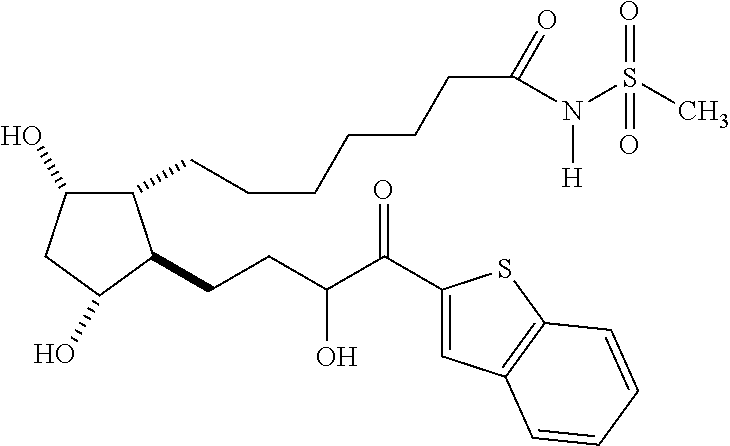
C1(CCCCCCC(=O)N(S(C)(=O)=O)[H])C(O)CC(O)C1CCC(O)C(C1=CC2=C(S1)C=CC=C2)=O
